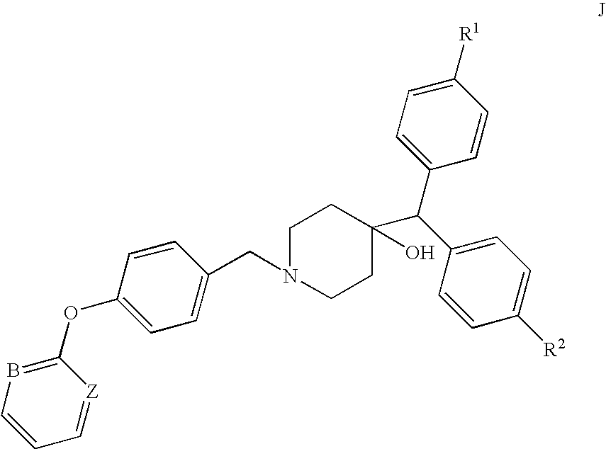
C1N(CC2=CC=C(OC3=BC=CC=[Z]3)C=C2)CCC(O)(C(C2=CC=C([R2])C=C2)C2=CC=C([R1])C=C2)C1
